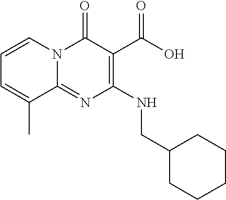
C(NC1=C(C(O)=O)C(=O)N2C(=N1)C(C)=CC=C2)C1CCCCC1
